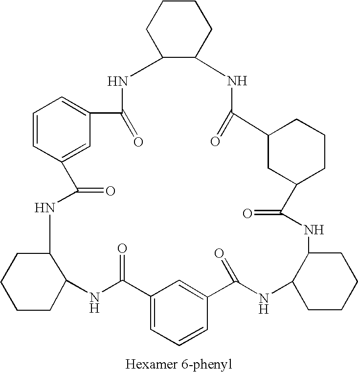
C12CCCCC1NC(=O)C1=CC=CC(=C1)C(=O)NC1CCCCC1NC(=O)C1=CC=CC(=C1)C(=O)NC1C(NC(=O)C3CC(C(=O)N2)CCC3)CCCC1
